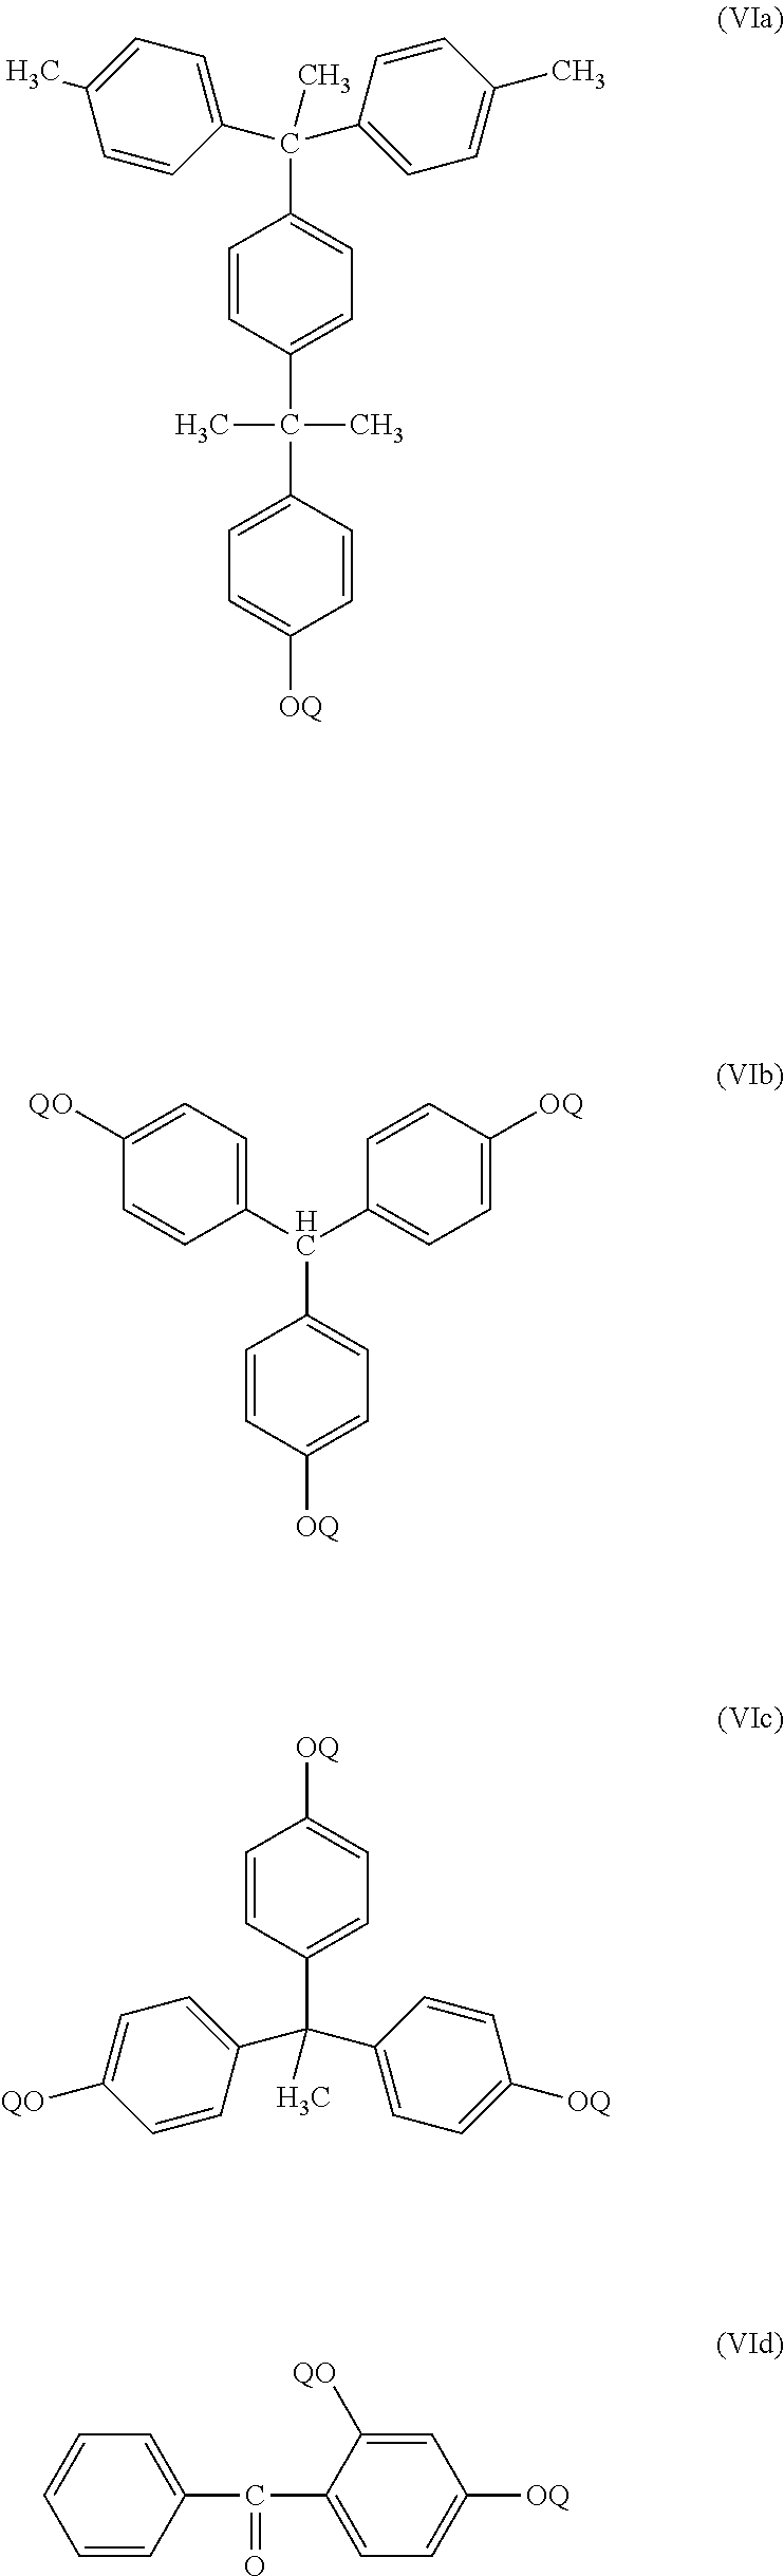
C1=CC(C(C)(C)C2=CC=C([OQ])C=C2)=CC=C1C(C1=CC=C(C)C=C1)(C1=CC=C(C)C=C1)C.C1=CC([OQ])=CC=C1C(C1=CC=C([QO])C=C1)C1=CC=C([OQ])C=C1.C1=CC([OQ])=CC=C1C(C1=CC=C([QO])C=C1)(C1=CC=C([OQ])C=C1)C.C1=CC(C(=O)C2=CC=C([OQ])C=C2[QO])=CC=C1
